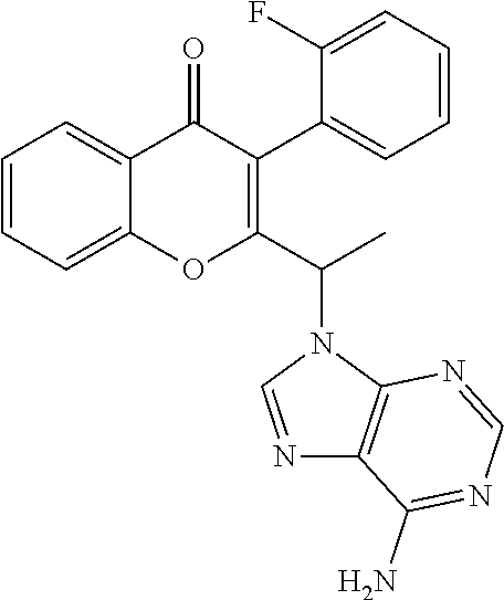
C1=CC=C2C(=C1)OC(C(N1C3=C(N=C1)C(N)=NC=N3)C)=C(C1=CC=CC=C1F)C2=O
